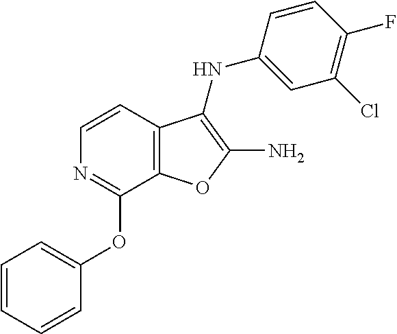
C1=CC2=C(C(OC3=CC=CC=C3)=N1)OC(N)=C2NC1=CC(Cl)=C(F)C=C1
